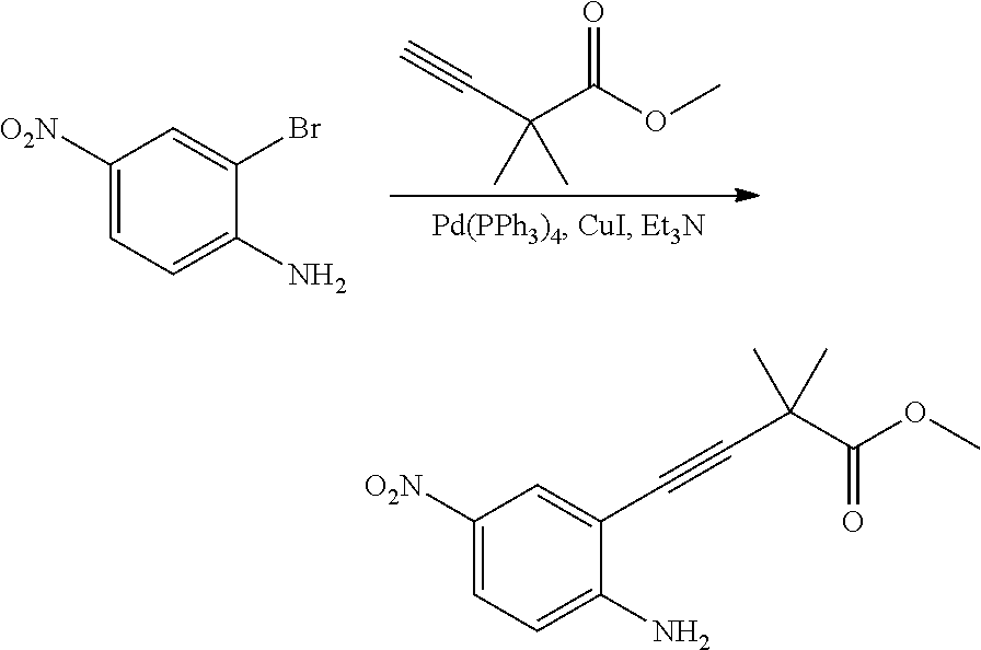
C1([O2N])=CC=C(N)C(Br)=C1.C(C(C(OC)=O)(C)C)#C.C1([O2N])=CC=C(N)C(C#CC(C(OC)=O)(C)C)=C1
